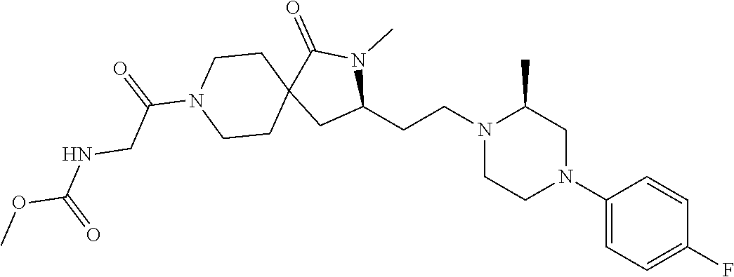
C1(N2CC(C)N(CCC3N(C)C(=O)C4(C3)CCN(C(=O)CNC(OC)=O)CC4)CC2)=CC=C(F)C=C1
